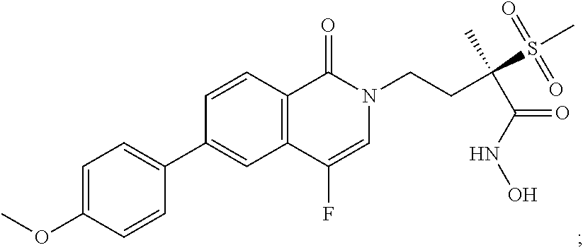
C1(C2=CC=C(OC)C=C2)=CC2=C(C=C1)C(=O)N(CCC(C(NO)=O)(S(C)(=O)=O)C)C=C2F
